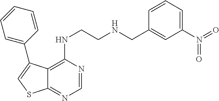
C12=C(NCCNCC3=CC(N(=O)=O)=CC=C3)N=CN=C1SC=C2C1=CC=CC=C1
